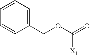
[X1]C(OCC1=CC=CC=C1)=O
